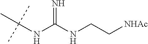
CC(NC(NCC[NHAc])=N)(C)C
